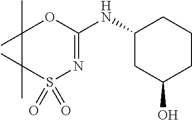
S1(=O)(=O)N=C(NC2CC(O)CCC2)OC(C)(C)C1(C)C
